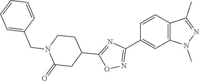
C1=CC2=C(C=C1C1=NOC(C3CCN(CC4=CC=CC=C4)C(=O)C3)=N1)N(C)N=C2C
